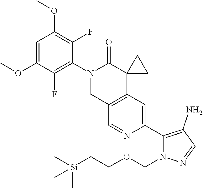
C1=C(OC)C(F)=C(N2CC3=C(C4(C2=O)CC4)C=C(C2=C(N)C=NN2COCC[Si](C)(C)C)N=C3)C(F)=C1OC
